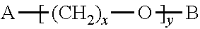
[A][(CH2)x]OB
